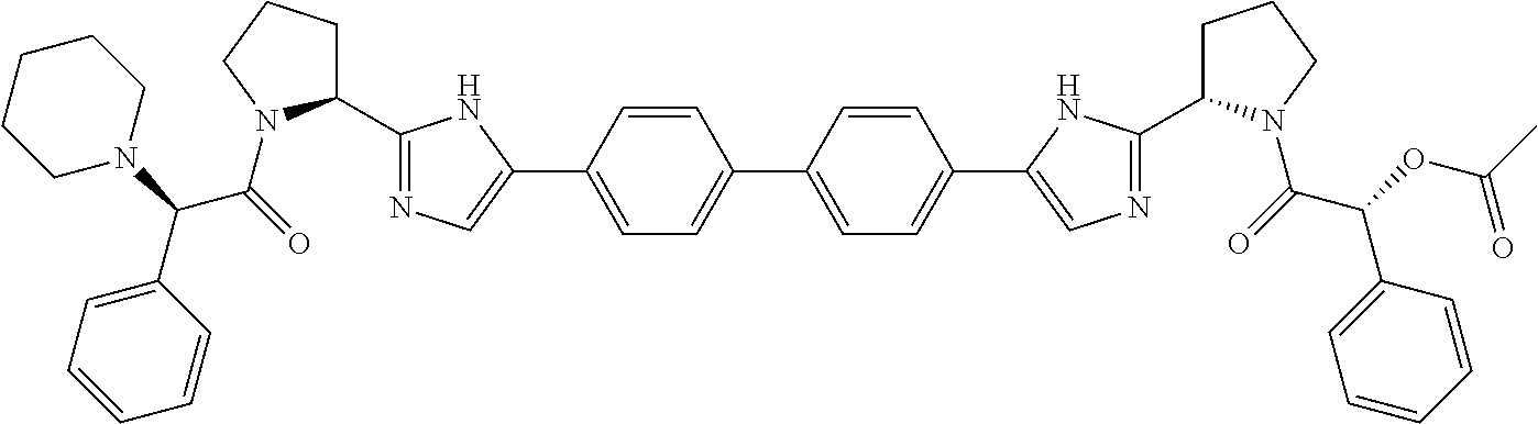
C1(C(N2CCCCC2)C(=O)N2C(C3=NC=C(C4=CC=C(C5=CC=C(C6=CN=C(C7CCCN7C(=O)C(OC(C)=O)C7=CC=CC=C7)N6)C=C5)C=C4)N3)CCC2)=CC=CC=C1
